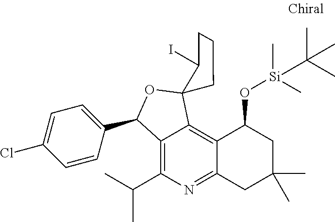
C12=C(C(C)C)N=C3C(=C1C1(OC2C2=CC=C(Cl)C=C2)CCCC1I)C(O[Si](C)(C)C(C)(C)C)CC(C)(C)C3
